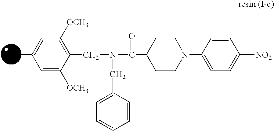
CC1=CC([OCH3])=C(CN(CC2=CC=CC=C2)C(=O)C2CCN(C3=CC=C([NO2])C=C3)CC2)C([OCH3])=C1
